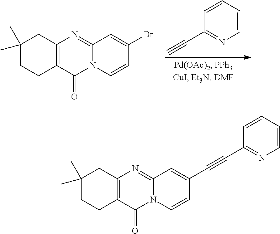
C1=CC=CN=C1C#C.C1(C)(C)CCC2=C(C1)N=C1N(C2=O)C=CC(Br)=C1.C1(C)(C)CCC2=C(C1)N=C1N(C2=O)C=CC(C#CC2=NC=CC=C2)=C1
